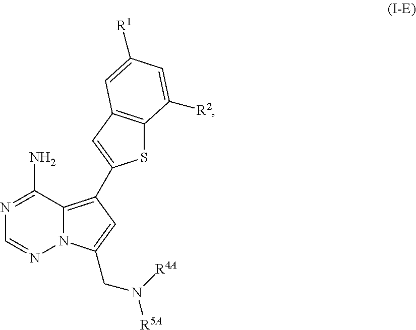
N1=C(N)C2=C(C3=CC4=C(S3)C([R2])=CC([R1])=C4)C=C(CN([R4A])[R5A])N2N=C1
